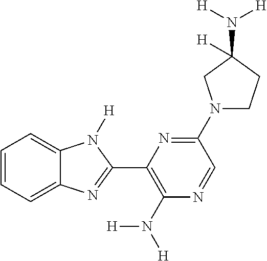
C1=CC=C2C(=C1)N([H])C(C1=C(N([H])[H])N=CC(N3CCC([H])(N([H])[H])C3)=N1)=N2
